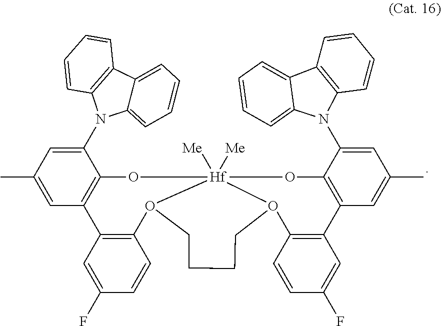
C1=C(F)C=CC2=C1C1=C(C(N3C4=C(C=CC=C4)C4=CC=CC=C34)=CC(C)=C1)O[Hf]13([Me])([Me])O2CCCCO1C1=C(C=C(F)C=C1)C1=C(C(N2C4=CC=CC=C4C4=C2C=CC=C4)=CC(C)=C1)O3
